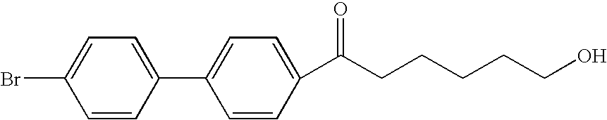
C1=C(C2=CC=C(C(CCCCCO)=O)C=C2)C=CC(Br)=C1
